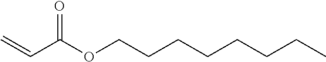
C=CC(OCCCCCCCC)=O
